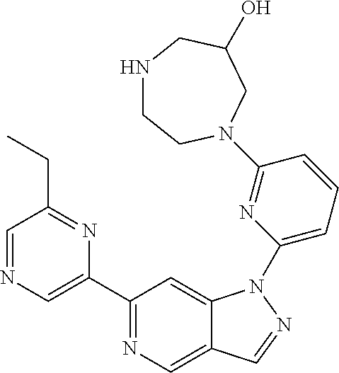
C1(C2=CN=CC(CC)=N2)=NC=C2C(=C1)N(C1=CC=CC(N3CCNCC(O)C3)=N1)N=C2
